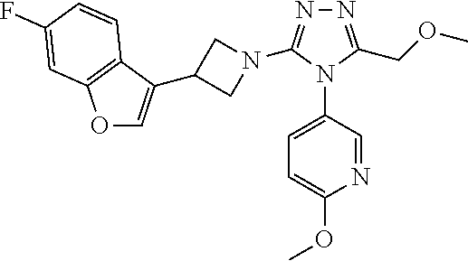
N1=C(COC)N(C2=CC=C(OC)N=C2)C(N2CC(C3=COC4=C3C=CC(F)=C4)C2)=N1
